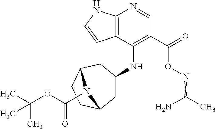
C12=C(C(NC3CC4CCC(C3)N4C(OC(C)(C)C)=O)=C(C(=O)ON=C(C)N)C=N1)C=CN2
